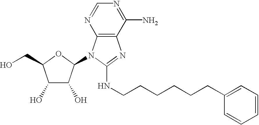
C1(O)C(O)C(N2C3=C(N=C2NCCCCCCC2=CC=CC=C2)C(N)=NC=N3)OC1CO
